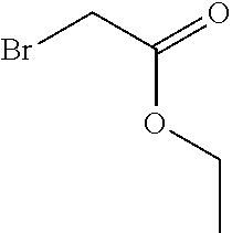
C(OCC)(CBr)=O
